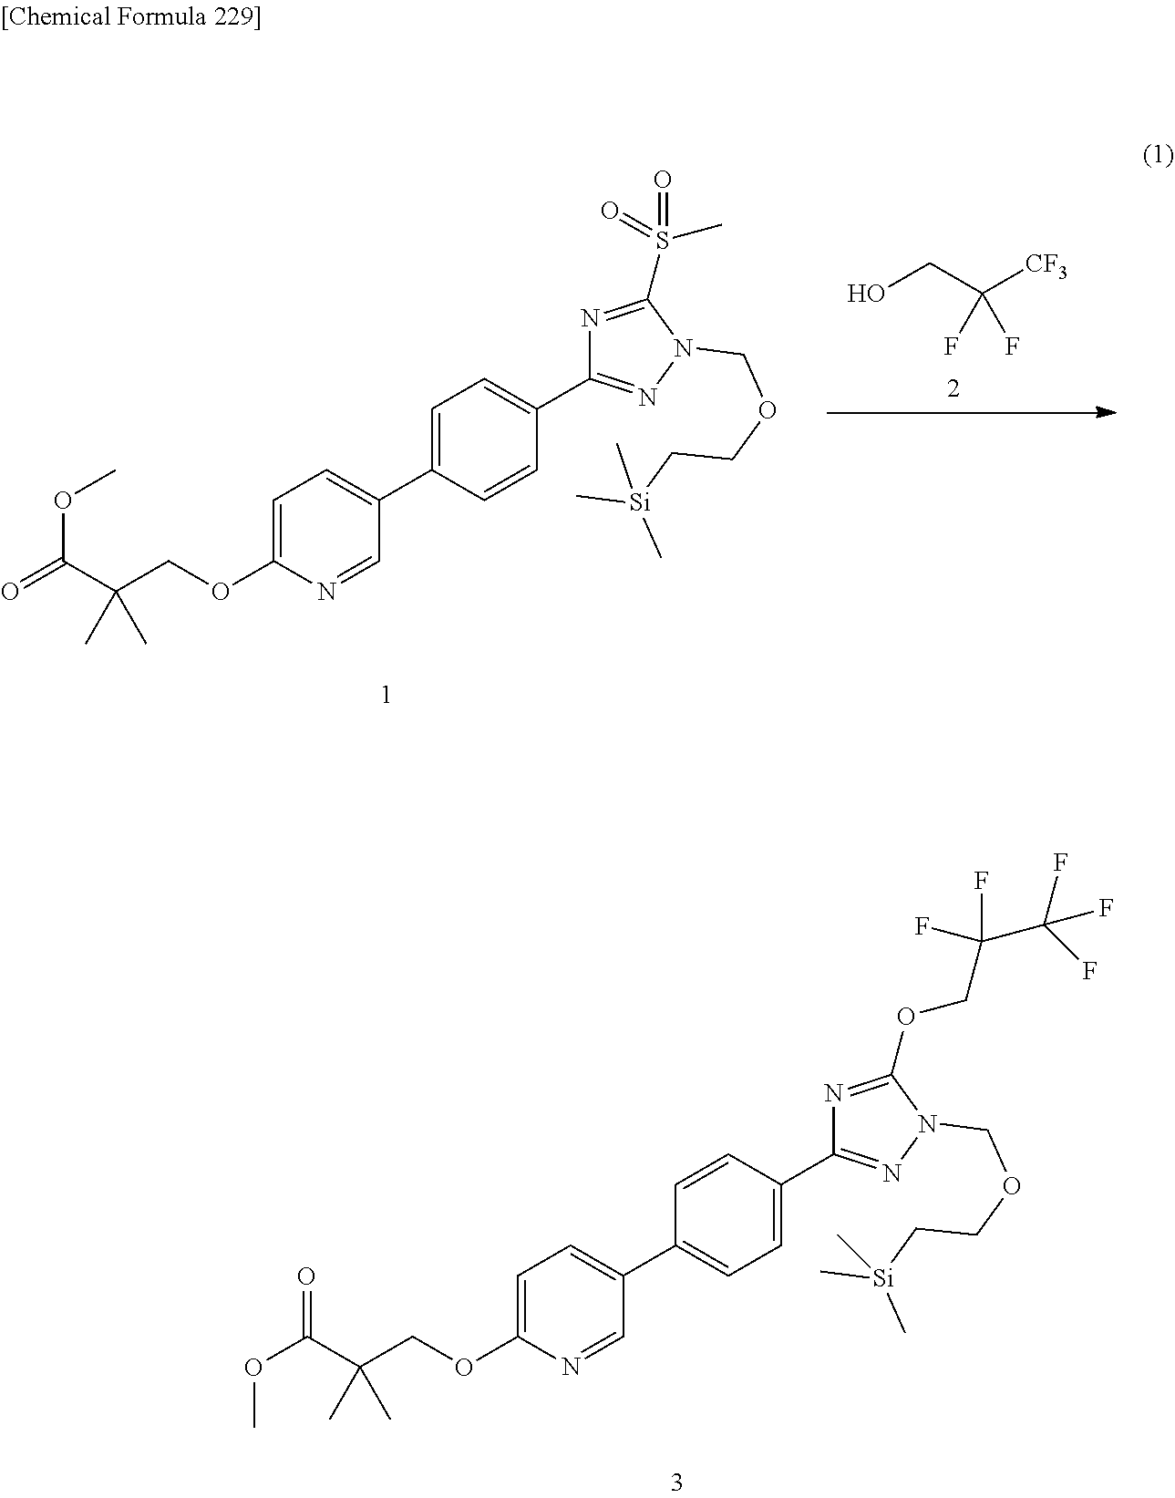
C1=C(OCC(C(OC)=O)(C)C)N=CC(C2=CC=C(C3=NN(COCC[Si](C)(C)C)C(OCC(C(F)(F)F)(F)F)=N3)C=C2)=C1.C1=C(OCC(C(=O)OC)(C)C)N=CC(C2=CC=C(C3=NN(COCC[Si](C)(C)C)C(S(C)(=O)=O)=N3)C=C2)=C1.C(O)C([CF3])(F)F
